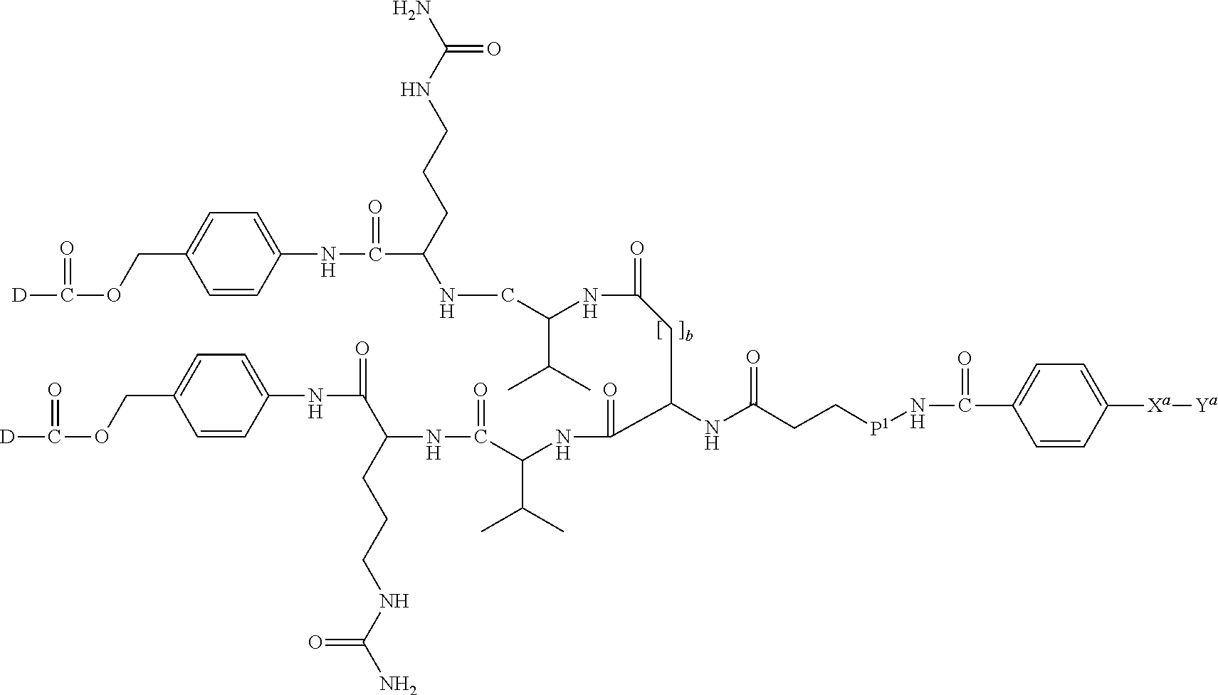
[D]C(OCC1=CC=C(NC(C(NCC(NC(CC(C(NC(C(=O)NC(CCCNC(N)=O)C(NC2=CC=C(COC([D])=O)C=C2)=O)C(C)C)=O)NC(=O)CC[P1]NC(C2=CC=C([Xa][Ya])C=C2)=O)=O)C(C)C)CCCNC(N)=O)=O)C=C1)=O
